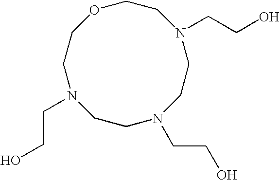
N1(CCO)CCN(CCO)CCOCCN(CCO)CC1
